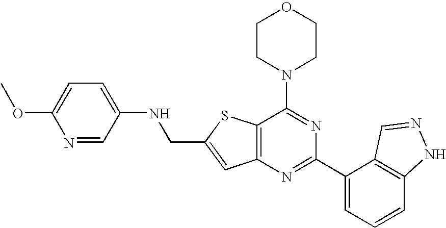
C1CN(C2=NC(C3=CC=CC4=C3C=NN4)=NC3=C2SC(CNC2=CC=C(OC)N=C2)=C3)CCO1
